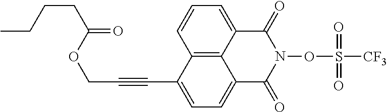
C12=C3C(=CC=C1)C(=O)N(OS([CF3])(=O)=O)C(=O)C3=CC=C2C#CCOC(CCCC)=O
